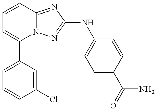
C1(C2=CC=CC(Cl)=C2)=CC=CC2=NC(NC3=CC=C(C(=O)N)C=C3)=NN12
